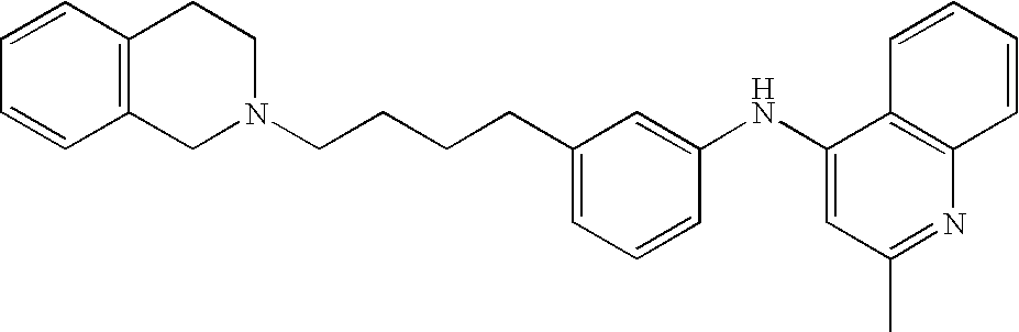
C1(NC2=CC(C)=NC3=C2C=CC=C3)=CC(CCCCN2CC3=C(CC2)C=CC=C3)=CC=C1
